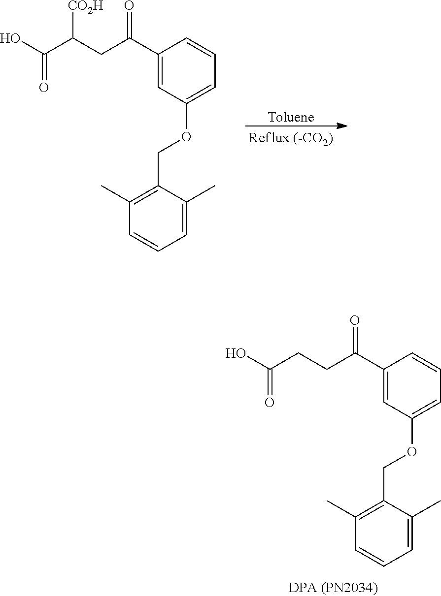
C1(C(=O)CC(C(O)=O)[CO2H])=CC(OCC2=C(C)C=CC=C2C)=CC=C1.[Toluene].C1(C(=O)CCC(O)=O)=CC(OCC2=C(C)C=CC=C2C)=CC=C1
